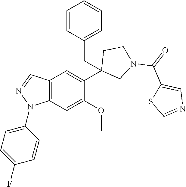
C12=C(C=C(OC)C(C3(CC4=CC=CC=C4)CN(C(=O)C4=CN=CS4)CC3)=C1)N(C1=CC=C(F)C=C1)N=C2
